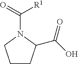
C1CC(C(O)=O)N(C(=O)[R1])C1
